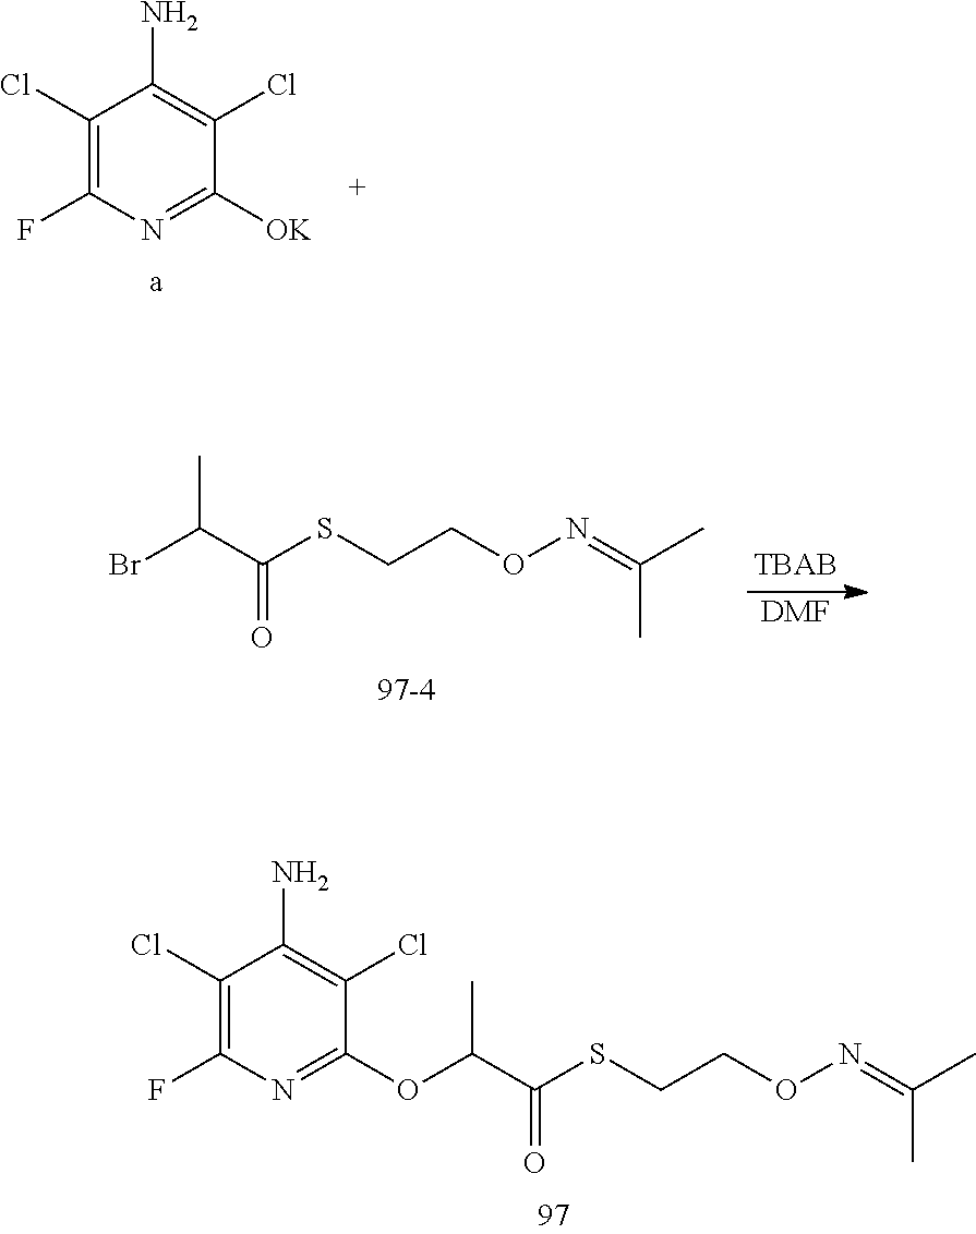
O(C(C(SCCON=C(C)C)=O)C)C1=NC(F)=C(Cl)C(N)=C1Cl.C1(Cl)=C(F)N=C([OK])C(Cl)=C1N.BrC(C(SCCON=C(C)C)=O)C.[DMF]
